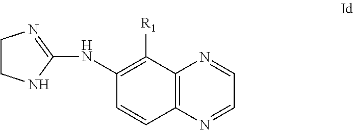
N1=CC=NC2=C1C=CC(NC1=NCCN1)=C2[R1]
